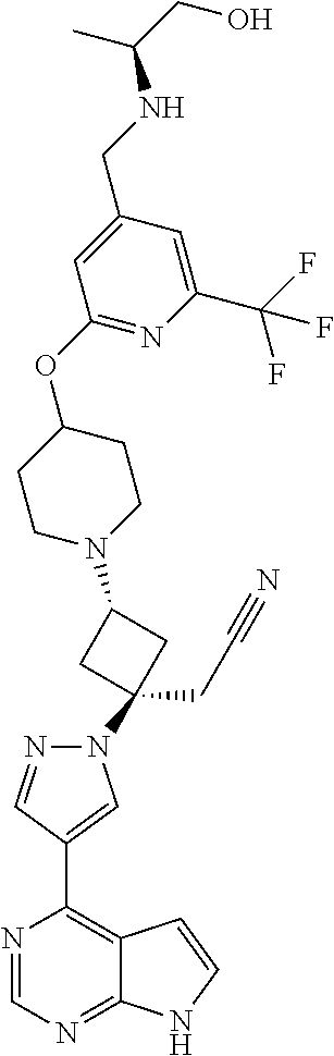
N1(C2(CC#N)CC(N3CCC(OC4=NC(C(F)(F)F)=CC(CNC(CO)C)=C4)CC3)C2)N=CC(C2=C3C(=NC=N2)NC=C3)=C1
